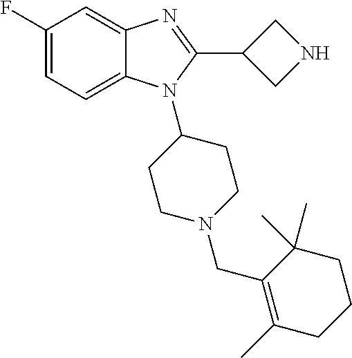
C1(F)=CC=C2C(=C1)N=C(C1CNC1)N2C1CCN(CC2=C(C)CCCC2(C)C)CC1
